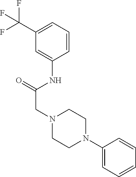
C1(C(F)(F)F)=CC=CC(NC(CN2CCN(C3=CC=CC=C3)CC2)=O)=C1
